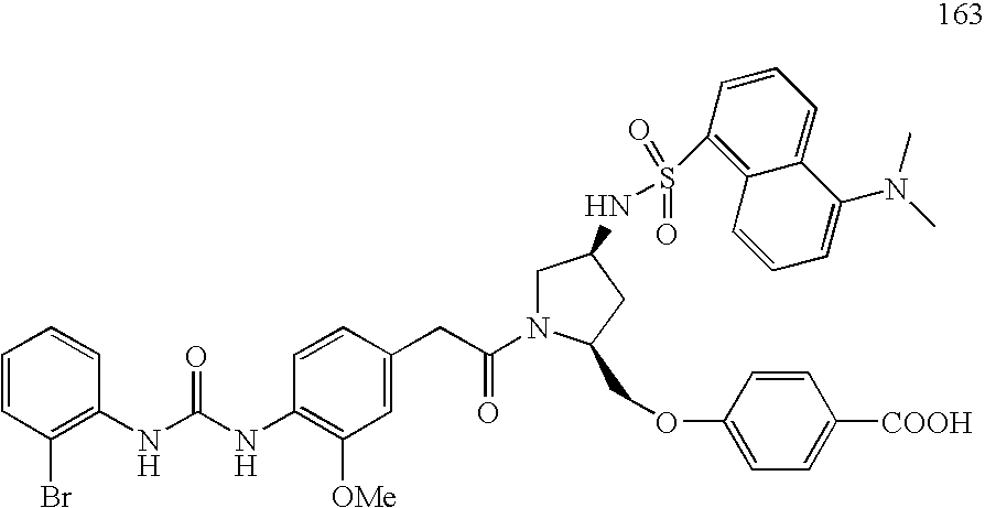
C1=CC(Br)=C(NC(=O)NC2=C([OMe])C=C(CC(=O)N3CC(NS(=O)(=O)C4=C5C(=CC=C4)C(N(C)C)=CC=C5)CC3COC3=CC=C([COOH])C=C3)C=C2)C=C1
